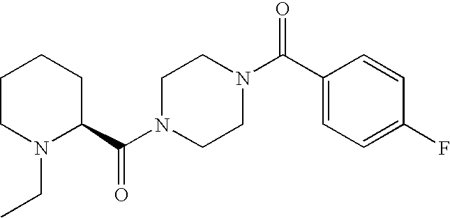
C1CN(CC)C(C(N2CCN(C(C3=CC=C(F)C=C3)=O)CC2)=O)CC1
